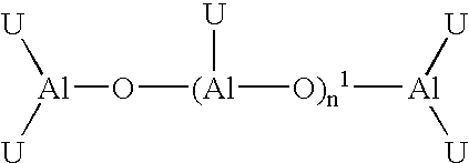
[Al](O[(Al]([O)n1][Al]([U])[U])[U])([U])[U]
